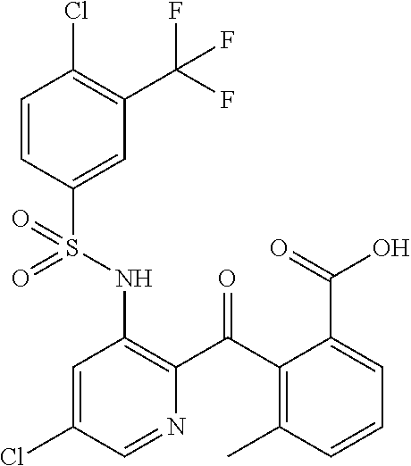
C1=CC(S(NC2=C(C(C3=C(C)C=CC=C3C(=O)O)=O)N=CC(Cl)=C2)(=O)=O)=CC(C(F)(F)F)=C1Cl
